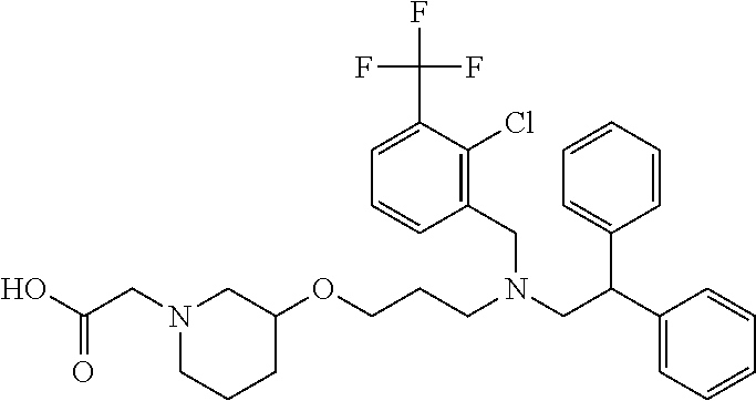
C1C(OCCCN(CC(C2=CC=CC=C2)C2=CC=CC=C2)CC2=C(Cl)C(C(F)(F)F)=CC=C2)CN(CC(O)=O)CC1
